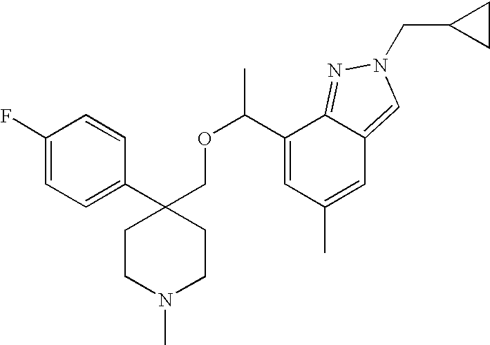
C1(C2(COC(C3=CC(C)=CC4=CN(CC5CC5)N=C34)C)CCN(C)CC2)=CC=C(F)C=C1
